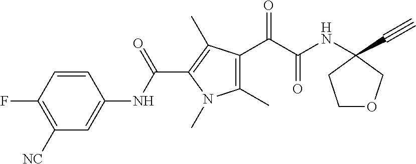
C1(C)=C(C(=O)C(=O)NC2(C#C)CCOC2)C(C)=C(C(NC2=CC([NC])=C(F)C=C2)=O)N1C
